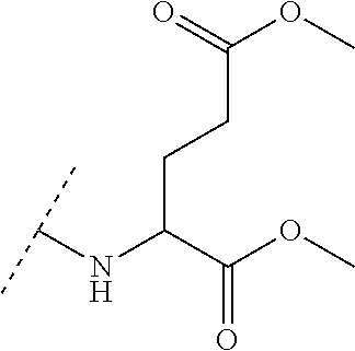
C(C(C(OC)=O)NC(C)C)CC(OC)=O
